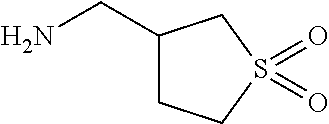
C1(CN)CCS(=O)(=O)C1
